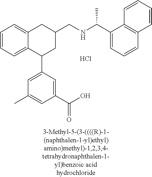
C1=CC=C2C(=C1)CC(CNC(C1=CC=CC3=C1C=CC=C3)C)CC2C1=CC(C)=CC(C(O)=O)=C1.Cl
